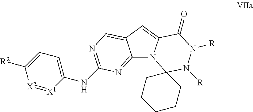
C12=NC(NC3=CC=C([R2])[X2]=[X1]3)=NC=C1C=C1N2C2(N([R])N([R])C1=O)CCCCC2
